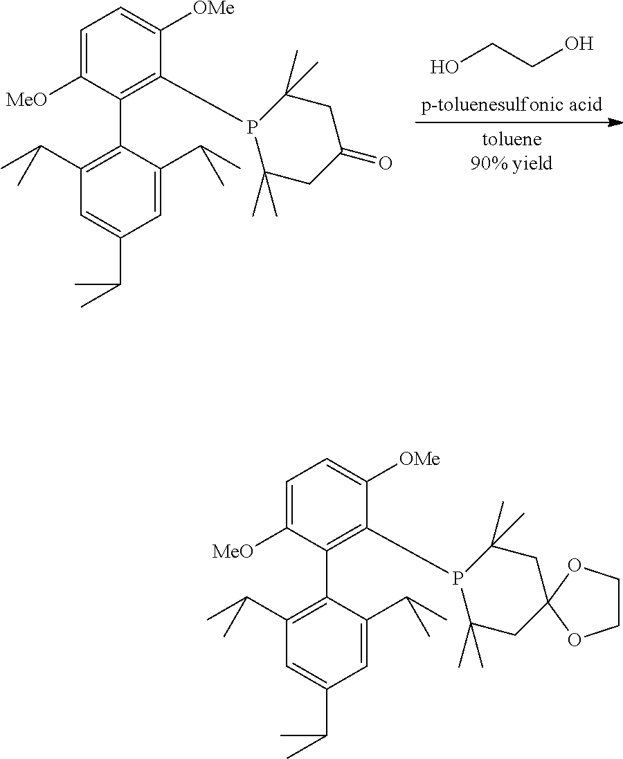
OCCO.C1=C([MeO])C(C2=C(C(C)C)C=C(C(C)C)C=C2C(C)C)=C(P2C(C)(C)CC(=O)CC2(C)C)C([OMe])=C1.C1=C([MeO])C(C2=C(C(C)C)C=C(C(C)C)C=C2C(C)C)=C(P2C(C)(C)CC3(CC2(C)C)OCCO3)C([OMe])=C1
